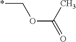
C(OC(C)=O)*
